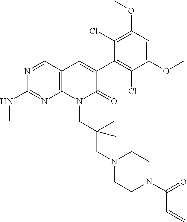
C1(NC)=NC2=C(C=C(C3=C(Cl)C(OC)=CC(OC)=C3Cl)C(=O)N2CC(CN2CCN(C(C=C)=O)CC2)(C)C)C=N1
